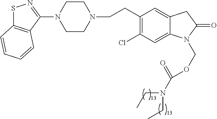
C1CN(CCC2=C(Cl)C=C3C(=C2)CC(=O)N3COC(N(CC)CC)=O)CCN1C1=NSC2=C1C=CC=C2
